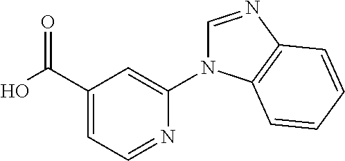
OC(C1=CC=NC(N2C=NC3=C2C=CC=C3)=C1)=O
